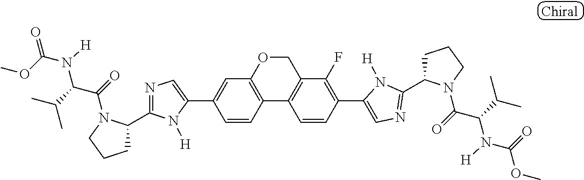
C1(C2=CC3=C(C=C2)C2=C(C(F)=C(C4=CN=C(C5CCCN5C(C(C(C)C)N([H])C(=O)OC)=O)N4[H])C=C2)CO3)=CN=C(C2CCCN2C(=O)C(C(C)C)N(C(OC)=O)[H])N1[H]
